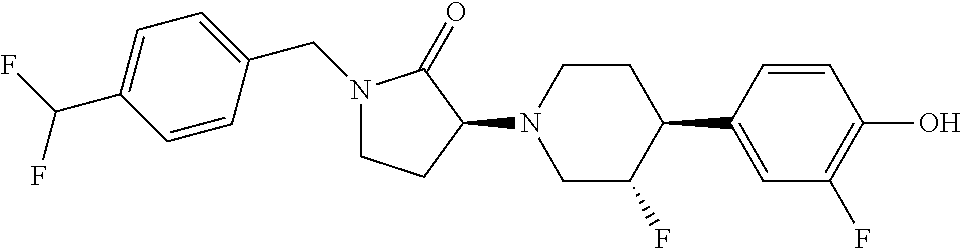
C1=C(C2CCN(C3C(=O)N(CC4=CC=C(C(F)F)C=C4)CC3)CC2F)C=CC(O)=C1F
